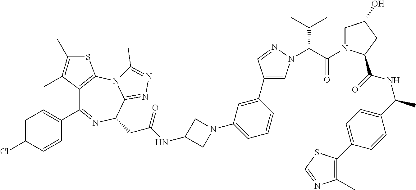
C12=C(N3C(=NN=C3C)C(CC(NC3CN(C4=CC=CC(C5=CN(C(C(=O)N6CC(O)CC6C(=O)NC(C)C6=CC=C(C7=C(C)N=CS7)C=C6)C(C)C)N=C5)=C4)C3)=O)N=C1C1=CC=C(Cl)C=C1)SC(C)=C2C
